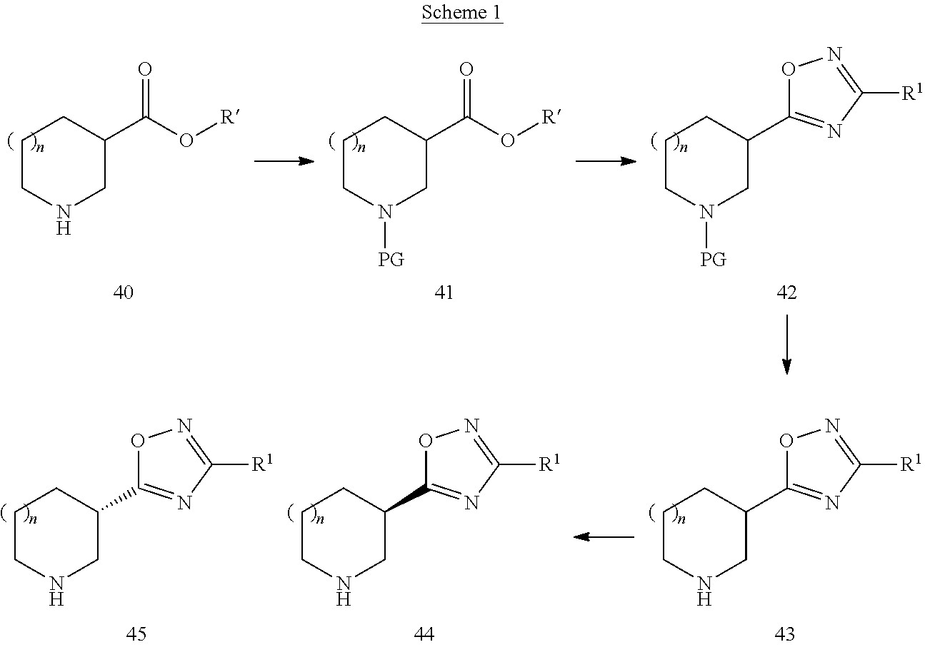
C1CNCC(C(=O)O[R])C1.C1CN([PG])CC(C(=O)O[R])C1.C1CN([PG])CC(C2=NC([R1])=NO2)C1.C1CNCC(C2=NC([R1])=NO2)C1.C1CNCC(C2=NC([R1])=NO2)C1.C1CNCC(C2=NC([R1])=NO2)C1
